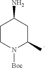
C1CN([Boc])C(C)CC1N
